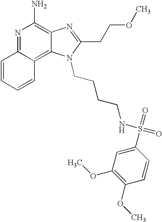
N1=C2C(=C3C(=C1N)N=C(CCOC)N3CCCCNS(=O)(=O)C1=CC(OC)=C(OC)C=C1)C=CC=C2
